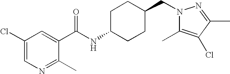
C1(Cl)=CN=C(C)C(C(NC2CCC(CN3C(C)=C(Cl)C(C)=N3)CC2)=O)=C1
